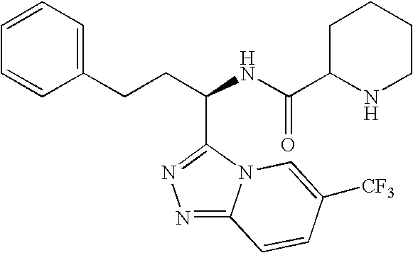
N1=C2N(C(C(CCC3=CC=CC=C3)NC(C3NCCCC3)=O)=N1)C=C([CF3])C=C2
